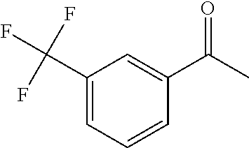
C1(C(F)(F)F)=CC=CC(C(C)=O)=C1
